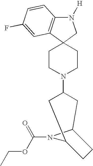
N1([H])C2=C(C3(C1)CCN(C1CC4N(C(OCC)=O)C(C1)CC4)CC3)C=C(F)C=C2
